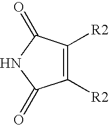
C1([R2])=C([R2])C(=O)NC1=O
